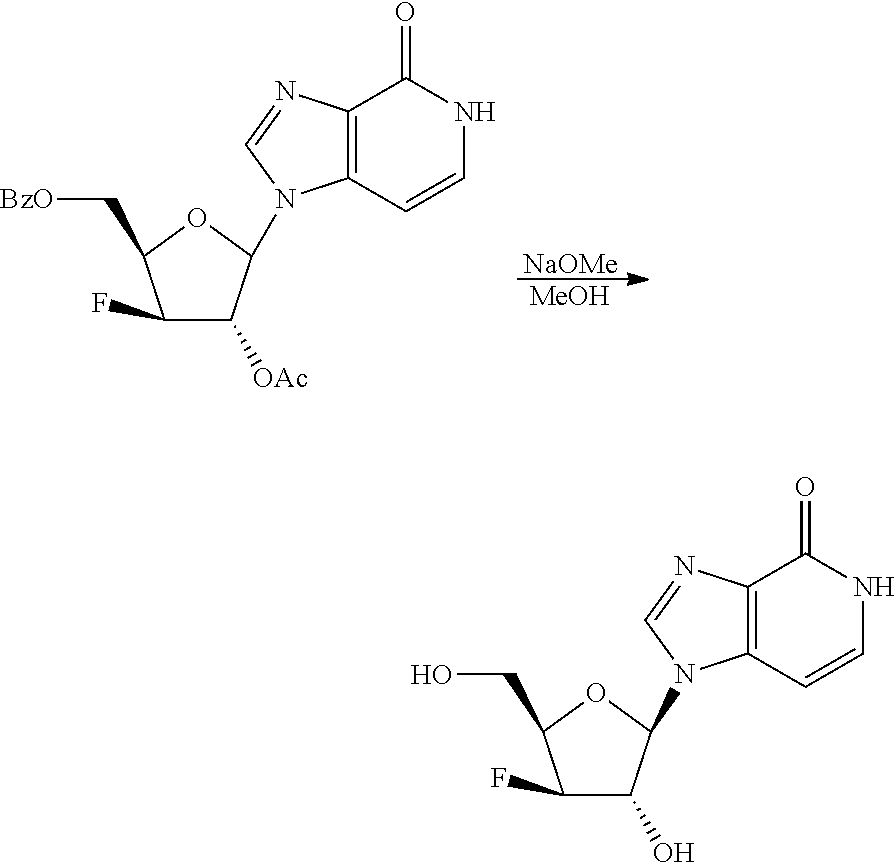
C1(F)C(O)C(N2C3=C(C(=O)NC=C3)N=C2)OC1CO.C1(F)C([OAc])C(N2C3=C(C(=O)NC=C3)N=C2)OC1C[BzO].[NaOMe].[MeOH]
